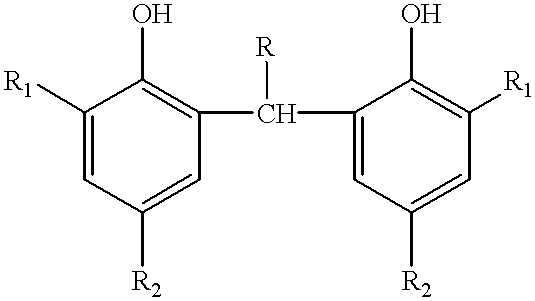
C1([R1])=CC([R2])=CC(C(C2=CC([R2])=CC([R1])=C2O)[R])=C1O
